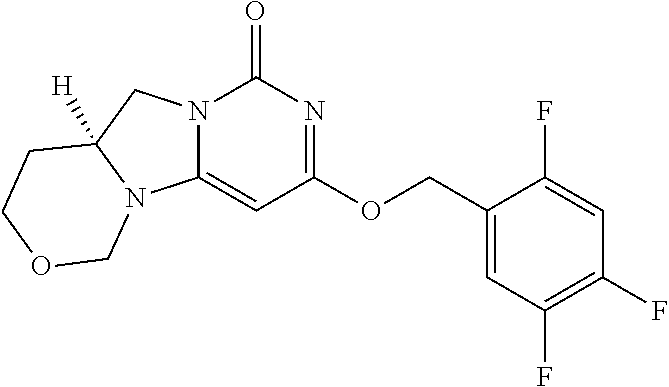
N12C(=CC(OCC3=CC(F)=C(F)C=C3F)=NC1=O)N1C([H])(C2)CCOC1
